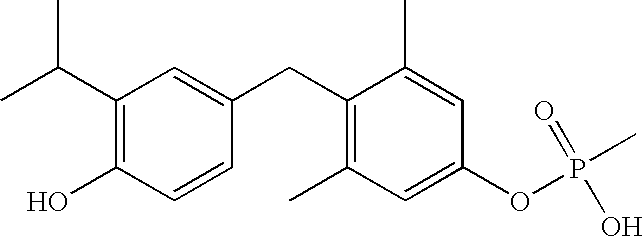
C1(C(C)C)=C(O)C=CC(CC2=C(C)C=C(OP(O)(C)=O)C=C2C)=C1
